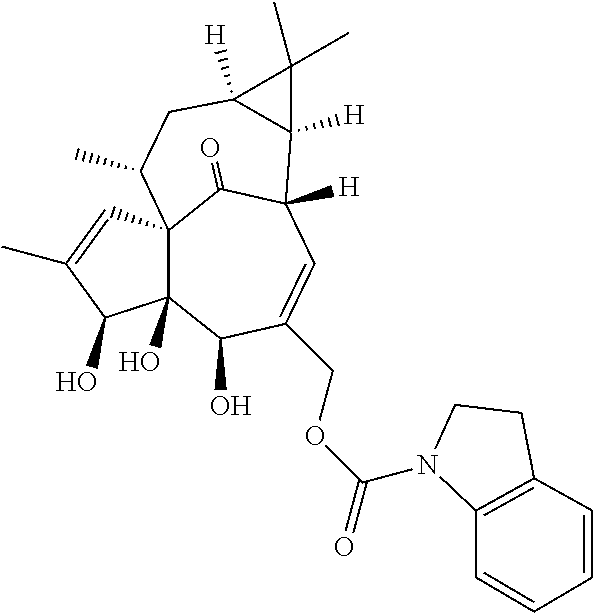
C123C(O)(C(O)C(COC(N4C5=C(CC4)C=CC=C5)=O)=CC([H])(C1=O)C1([H])C([H])(CC2C)C1(C)C)C(O)C(C)=C3
